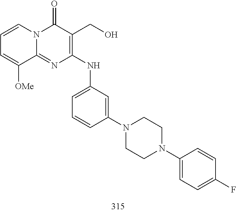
C1=CC=C([OMe])C2=NC(NC3=CC=CC(N4CCN(C5=CC=C(F)C=C5)CC4)=C3)=C(CO)C(=O)N12
